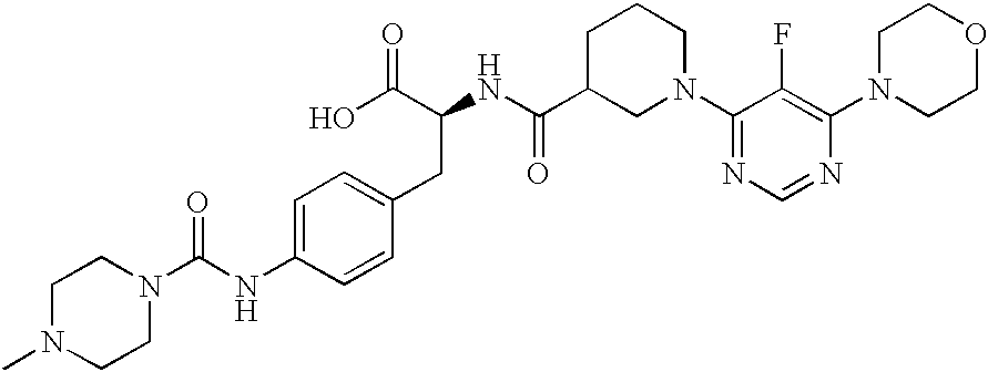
C1N(C)CCN(C(NC2=CC=C(CC(C(O)=O)NC(C3CN(C4=NC=NC(N5CCOCC5)=C4F)CCC3)=O)C=C2)=O)C1
